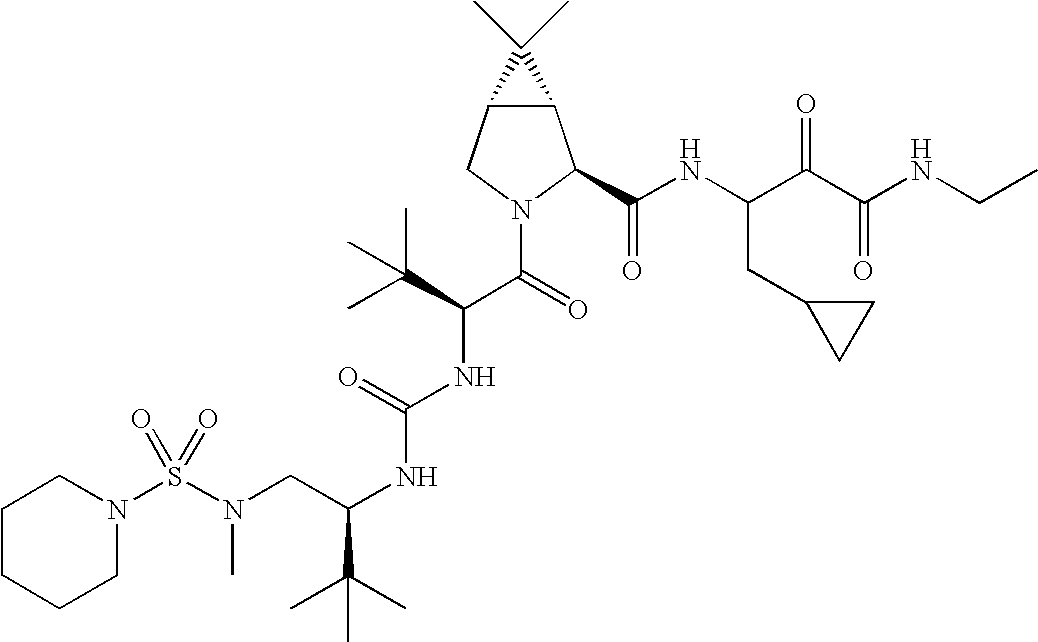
S(N(CC(NC(NC(C(N1C(C(NC(C(C(NCC)=O)=O)CC2CC2)=O)C2C(C1)C2(C)C)=O)C(C)(C)C)=O)C(C)(C)C)C)(=O)(=O)N1CCCCC1
